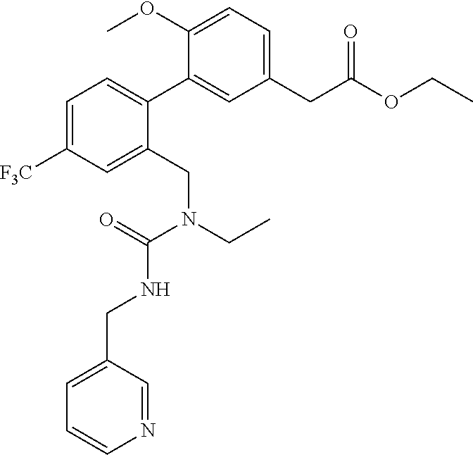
C1(CC(OCC)=O)=CC=C(OC)C(C2=CC=C([F3C])C=C2CN(CC)C(=O)NCC2=CC=CN=C2)=C1
